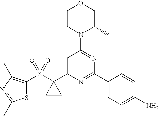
C1CN(C2=NC(C3=CC=C(N)C=C3)=NC(C3(S(=O)(=O)C4=C(C)N=C(C)S4)CC3)=C2)C(C)CO1
